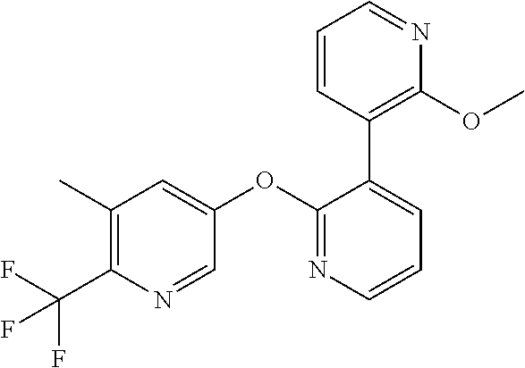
C1(OC2=CC(C)=C(C(F)(F)F)N=C2)=NC=CC=C1C1=C(OC)N=CC=C1
